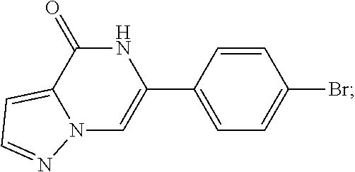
N12C=C(C3=CC=C(Br)C=C3)NC(=O)C1=CC=N2
